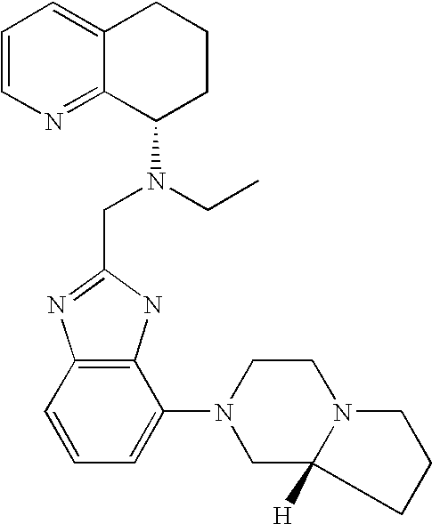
C12=C(C=CC=C1N1CC3([H])N(CC1)CCC3)N=C(CN(C1CCCC3=CC=CN=C13)CC)N2
